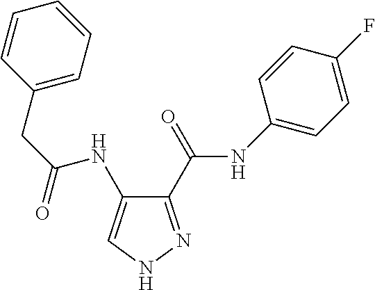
C1(C(=O)NC2=CC=C(F)C=C2)=NNC=C1NC(CC1=CC=CC=C1)=O
